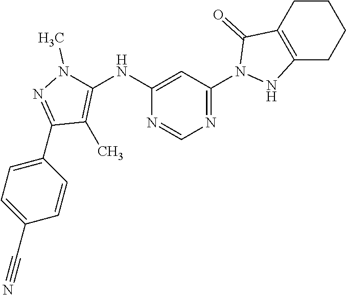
C1(C2=NN(C)C(NC3=CC(N4C(=O)C5=C(CCCC5)N4)=NC=N3)=C2C)=CC=C(C#N)C=C1
